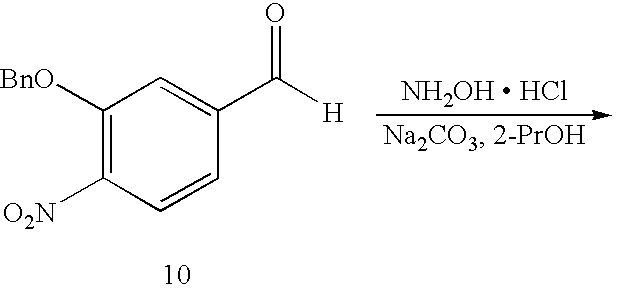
C1([BnO])=C([O2N])C=CC(C([H])=O)=C1.[NH2OH  HCl]
